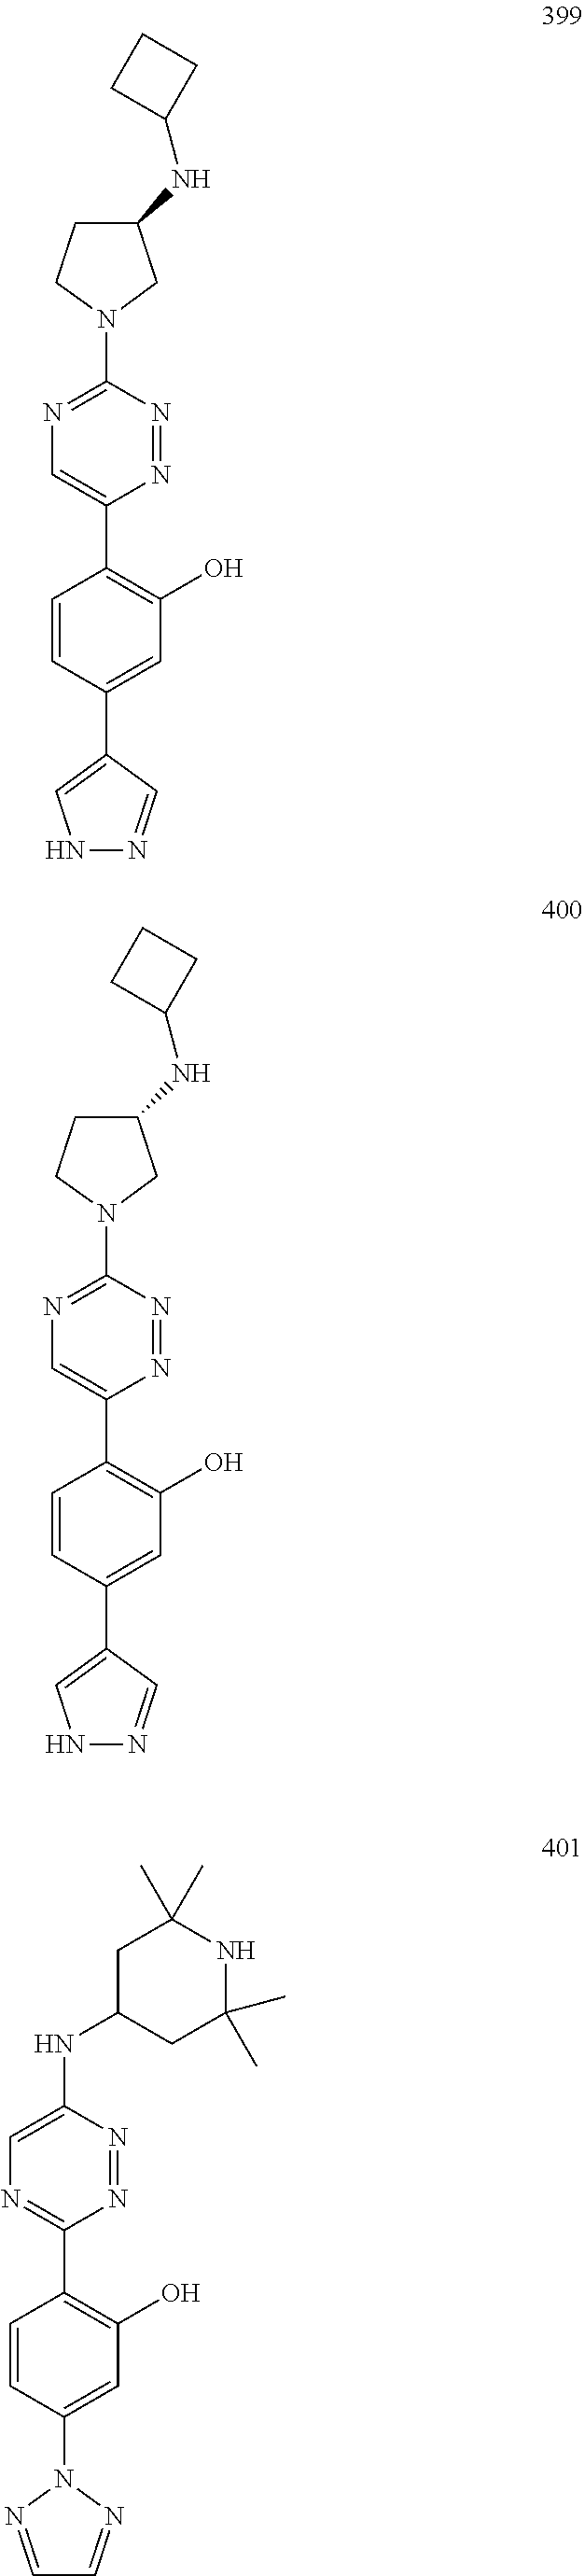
N1=NC(N2CC(NC3CCC3)CC2)=NC=C1C1=C(O)C=C(C2=CNN=C2)C=C1.N1=NC(N2CC(NC3CCC3)CC2)=NC=C1C1=C(O)C=C(C2=CNN=C2)C=C1.N1=NC(NC2CC(C)(C)NC(C)(C)C2)=CN=C1C1=C(O)C=C(N2N=CC=N2)C=C1
